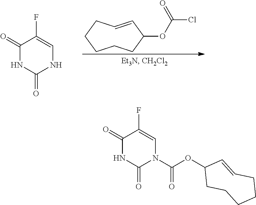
C1CCCC=CC(OC(Cl)=O)C1.C1(=O)NC(=O)NC=C1F.C1(=O)NC(=O)N(C(=O)OC2CCCCCC=C2)C=C1F
